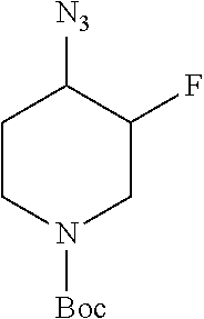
C1CN([Boc])CC(F)C1[N3]
